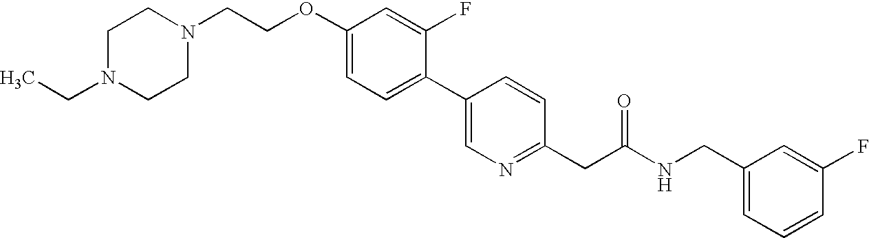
N1(CCOC2=CC=C(C3=CN=C(CC(NCC4=CC=CC(F)=C4)=O)C=C3)C(F)=C2)CCN(CC)CC1
